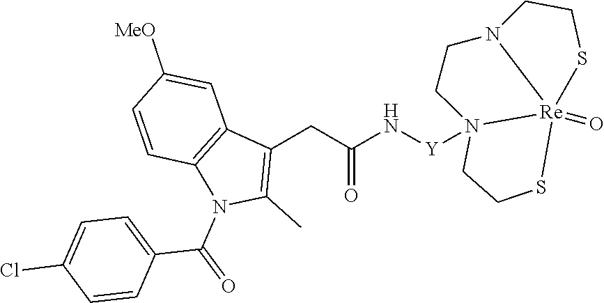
C1(C(N2C3=C(C=C([MeO])C=C3)C(CC(N[Y]N34CCN5[Re]3(=O)(SCC4)SCC5)=O)=C2C)=O)=CC=C(Cl)C=C1
